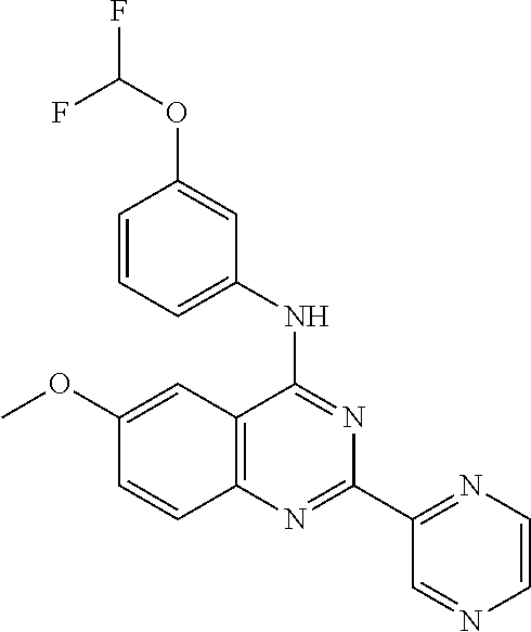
C1(OC)=CC2=C(C=C1)N=C(C1=NC=CN=C1)N=C2NC1=CC=CC(OC(F)F)=C1
